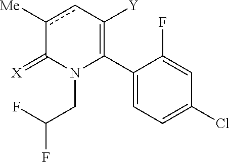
C1(C2=C([Y])cc([Me])C(=[X])N2CC(F)F)=CC=C(Cl)C=C1F
